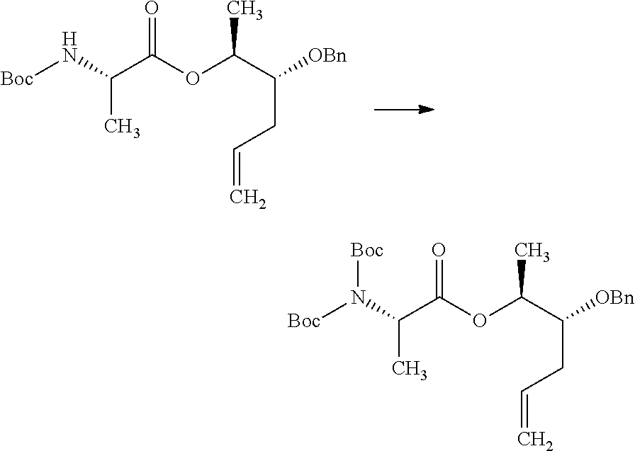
[Boc]NC(C(OC(C([OBn])CC=C)C)=O)C.[Boc]N(C(C(OC(C([OBn])CC=C)C)=O)C)[Boc]
